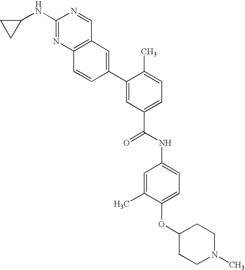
N(C1=NC2=C(C=N1)C=C(C1=CC(C(=O)NC3=CC=C(OC4CCN(C)CC4)C(C)=C3)=CC=C1C)C=C2)C1CC1
